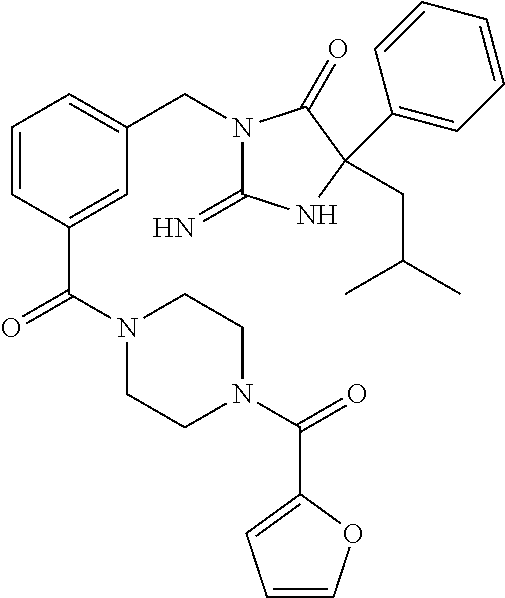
N1(CC2=CC=CC(C(N3CCN(C(=O)C4=CC=CO4)CC3)=O)=C2)C(=N)NC(C2=CC=CC=C2)(CC(C)C)C1=O
